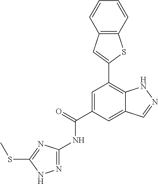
C1=C(C(=O)NC2=NNC(SC)=N2)C=C2C(=C1C1=CC3=C(S1)C=CC=C3)NN=C2
